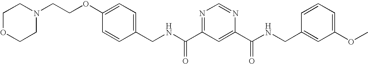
N(C(=O)C1=NC=NC(C(=O)NCC2=CC(OC)=CC=C2)=C1)CC1=CC=C(OCCN2CCOCC2)C=C1
